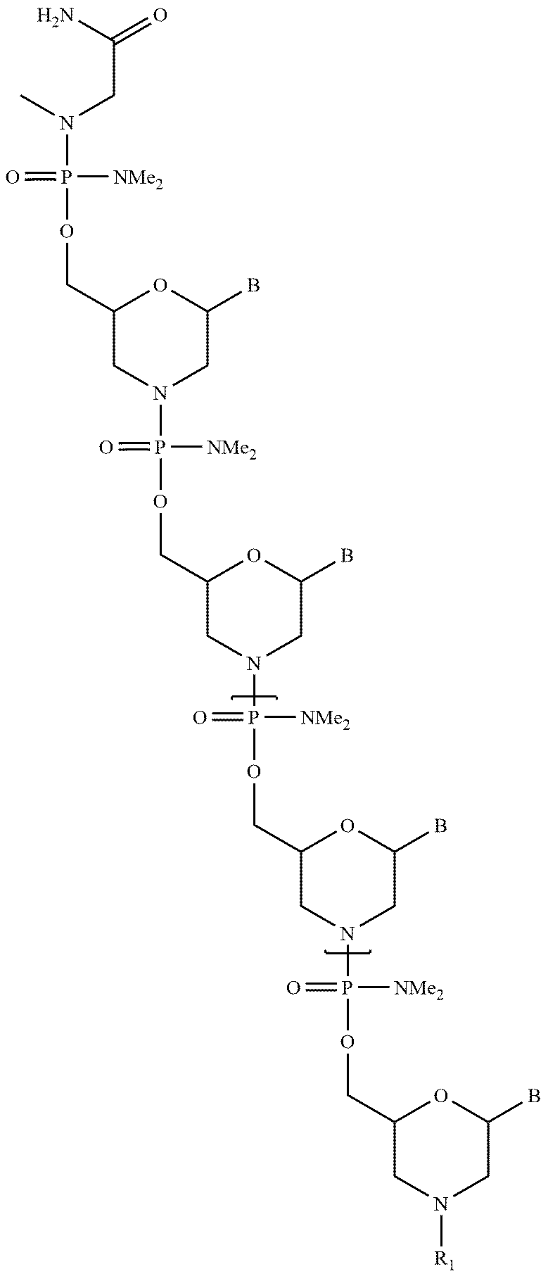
NC(CN(P(OCC1CN(P(OCC2CN(P(OCC3CN(P(OCC4CN([R1])CC(B)O4)([NMe2])=O)CC(B)O3)([NMe2])=O)CC(B)O2)([NMe2])=O)CC(B)O1)([NMe2])=O)C)=O
